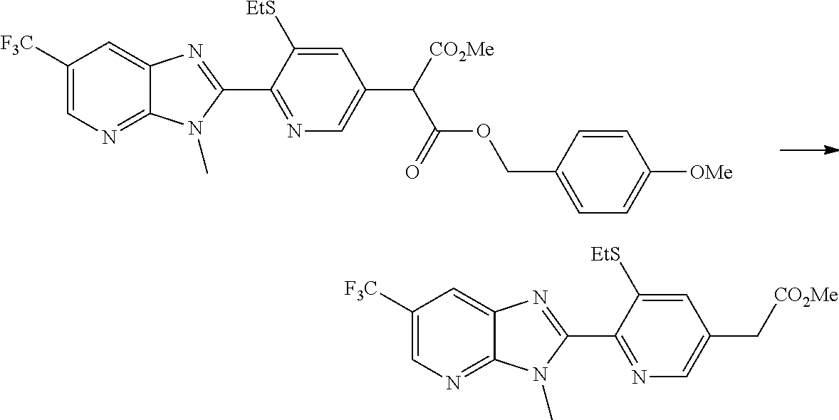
C1([F3C])=CN=C2C(=C1)N=C(C1=NC=C(C([CO2Me])C(=O)OCC3=CC=C([OMe])C=C3)C=C1[EtS])N2C.C1([F3C])=CN=C2C(=C1)N=C(C1=NC=C(C[CO2Me])C=C1[EtS])N2C
